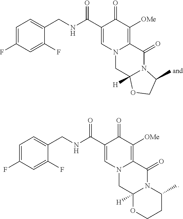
C1=C(F)C=C(F)C(CNC(C2=CN3C(=C([OMe])C2=O)C(=O)N2C([H])(C3)OCC2C)=O)=C1.C1=C(F)C=C(F)C(CNC(C2=CN3C(=C([OMe])C2=O)C(=O)N2C([H])(C3)OCCC2C)=O)=C1
